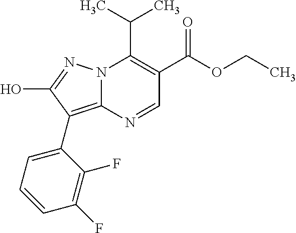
OC1=NN2C(=C1C1=CC=CC(F)=C1F)N=CC(C(OCC)=O)=C2C(C)C
